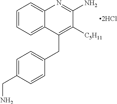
C1=CC=C2C(=C1)N=C(N)C([C5H11])=C2CC1=CC=C(CN)C=C1
